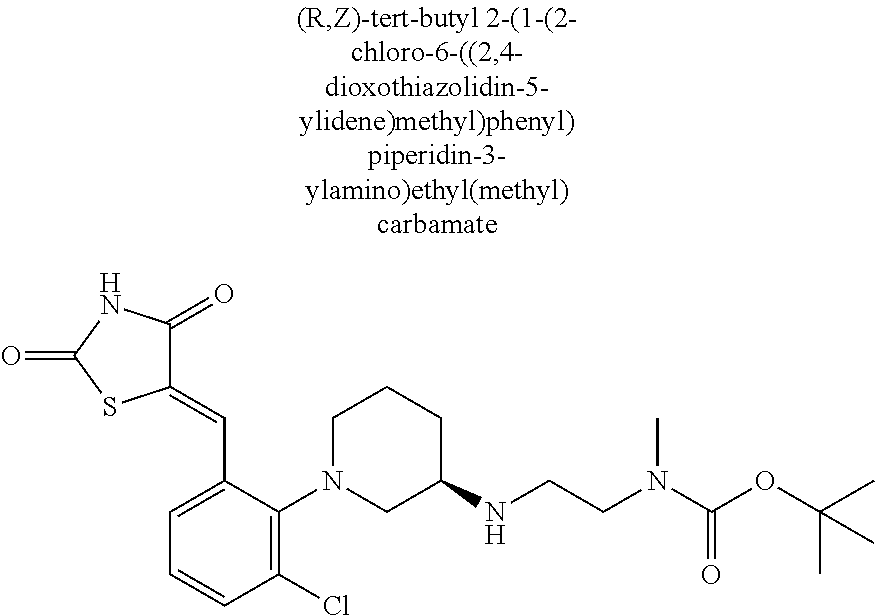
C1=C(C=C2C(=O)NC(=O)S2)C(N2CC(NCCN(C(OC(C)(C)C)=O)C)CCC2)=C(Cl)C=C1
